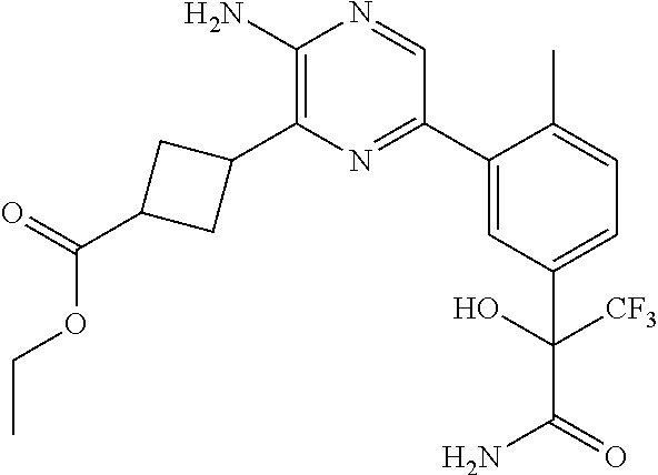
C1(N)=C(C2CC(C(=O)OCC)C2)N=C(C2=CC(C([CF3])(O)C(=O)N)=CC=C2C)C=N1
